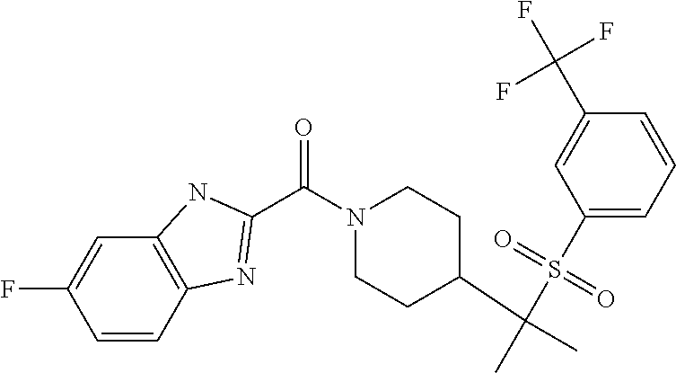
C(N1CCC(C(S(C2=CC=CC(C(F)(F)F)=C2)(=O)=O)(C)C)CC1)(=O)C1=NC2=C(C=C(F)C=C2)N1
